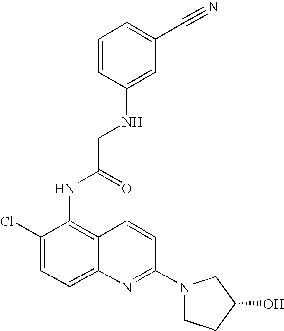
C1=CC(NCC(=O)NC2=C3C(=CC=C2Cl)N=C(N2CCC(O)C2)C=C3)=CC(C#N)=C1
